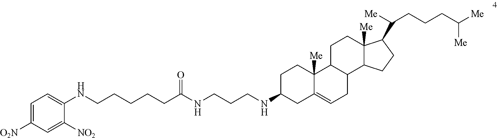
N(C1CC2=CCC3C(C2([Me])CC1)CCC1([Me])C3CCC1C([Me])CCCC([Me])[Me])CCCNC(=O)CCCCCNC1=CC=C([O2N])C=C1[NO2]
